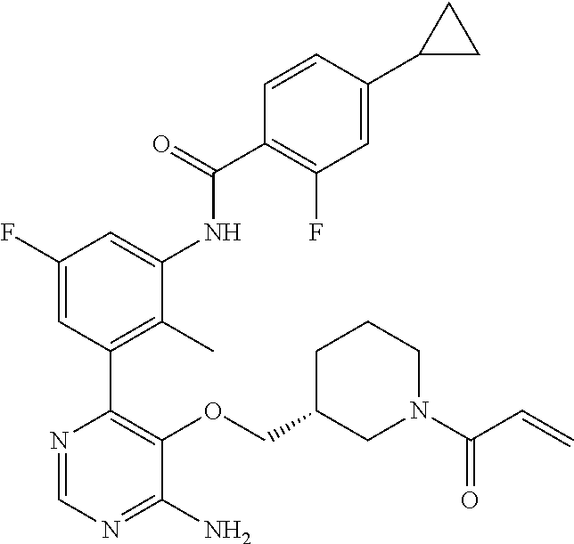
C1(COC2=C(C3=C(C)C(NC(C4=C(F)C=C(C5CC5)C=C4)=O)=CC(F)=C3)N=CN=C2N)CN(C(C=C)=O)CCC1
